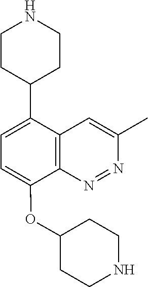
C1=C(OC2CCNCC2)C2=C(C(C3CCNCC3)=C1)C=C(C)N=N2
